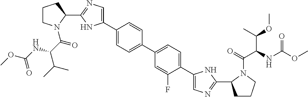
C1(C2=CN=C(C3CCCN3C(=O)C(NC(OC)=O)C(C)C)N2)=CC=C(C2=CC=C(C3=CN=C(C4CCCN4C(=O)C(NC(OC)=O)C(OC)C)N3)C(F)=C2)C=C1
